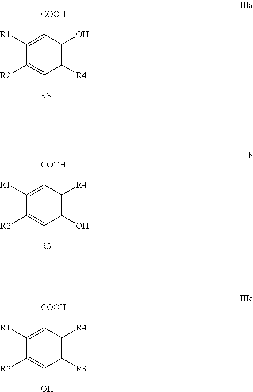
C1([R1])=C([COOH])C(O)=C([R4])C([R3])=C1[R2].C1([R1])=C([COOH])C([R4])=C(O)C([R3])=C1[R2].C1([R1])=C([COOH])C([R4])=C([R3])C(O)=C1[R2]
